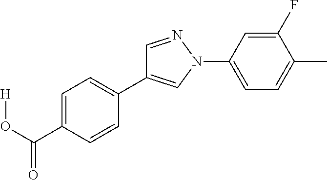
C1=C(C(O[H])=O)C=CC(C2=CN(C3=CC=C(C)C(F)=C3)N=C2)=C1
